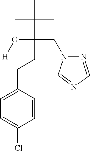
CC(C(CCC1=CC=C(Cl)C=C1)(CN1N=CN=C1)O[H])(C)C
